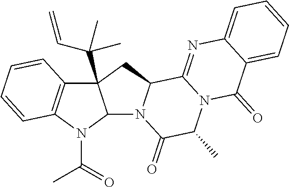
C12(C(C)(C=C)C)C3=C(N(C(C)=O)C1N1C(C2)C2=NC4=CC=CC=C4C(=O)N2C(C)C1=O)C=CC=C3
